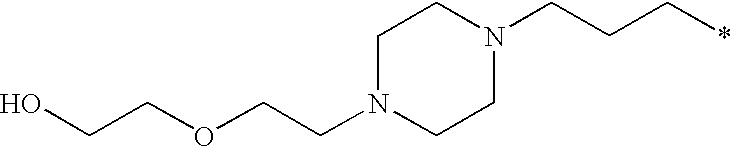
C1N(CCOCCO)CCN(CCC*)C1
